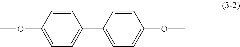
C1(OC)=CC=C(C2=CC=C(OC)C=C2)C=C1
